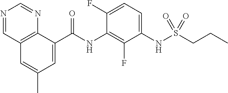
N(C1=C(F)C(NS(=O)(=O)CCC)=CC=C1F)C(=O)C1=CC(C)=CC2=C1N=CN=C2
